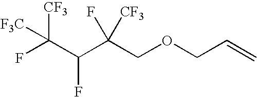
[F3C]C(F)([CF3])C(C(COCC=C)([CF3])F)F
